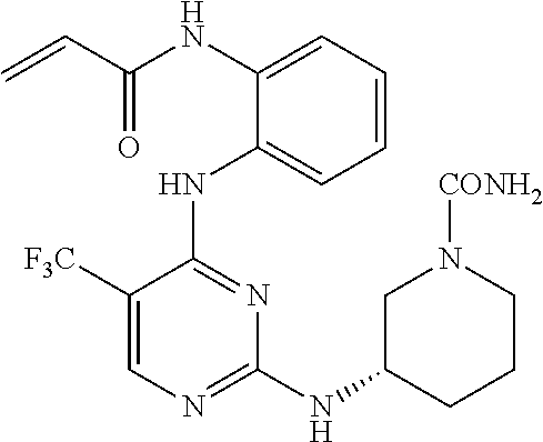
N(C1=CC=CC=C1NC1=NC(NC2CCCN([CONH2])C2)=NC=C1[F3C])C(C=C)=O
